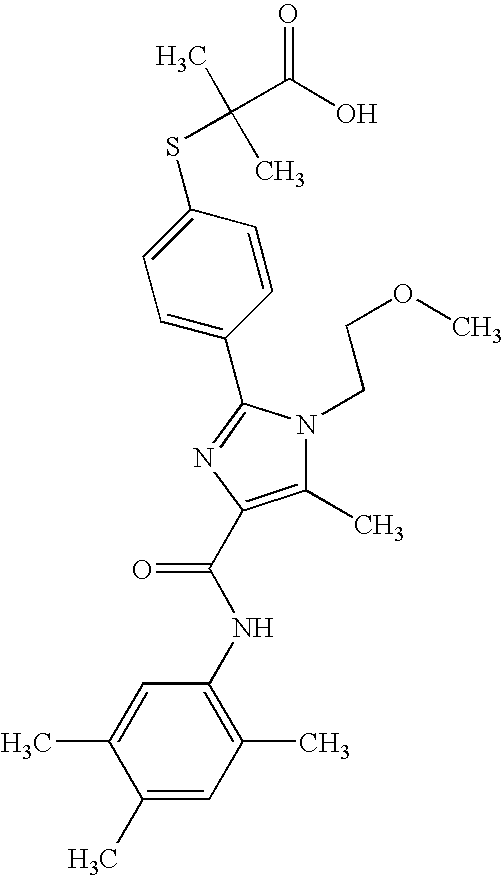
C1(C2=NC(C(NC3=C(C)C=C(C)C(C)=C3)=O)=C(C)N2CCOC)=CC=C(SC(C)(C)C(O)=O)C=C1
